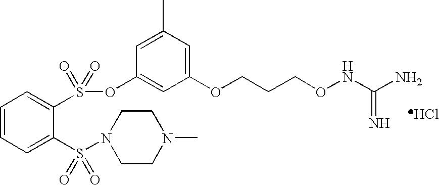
C1=CC=C(S(N2CCN(C)CC2)(=O)=O)C(S(OC2=CC(OCCCONC(N)=N)=CC(C)=C2)(=O)=O)=C1.Cl
